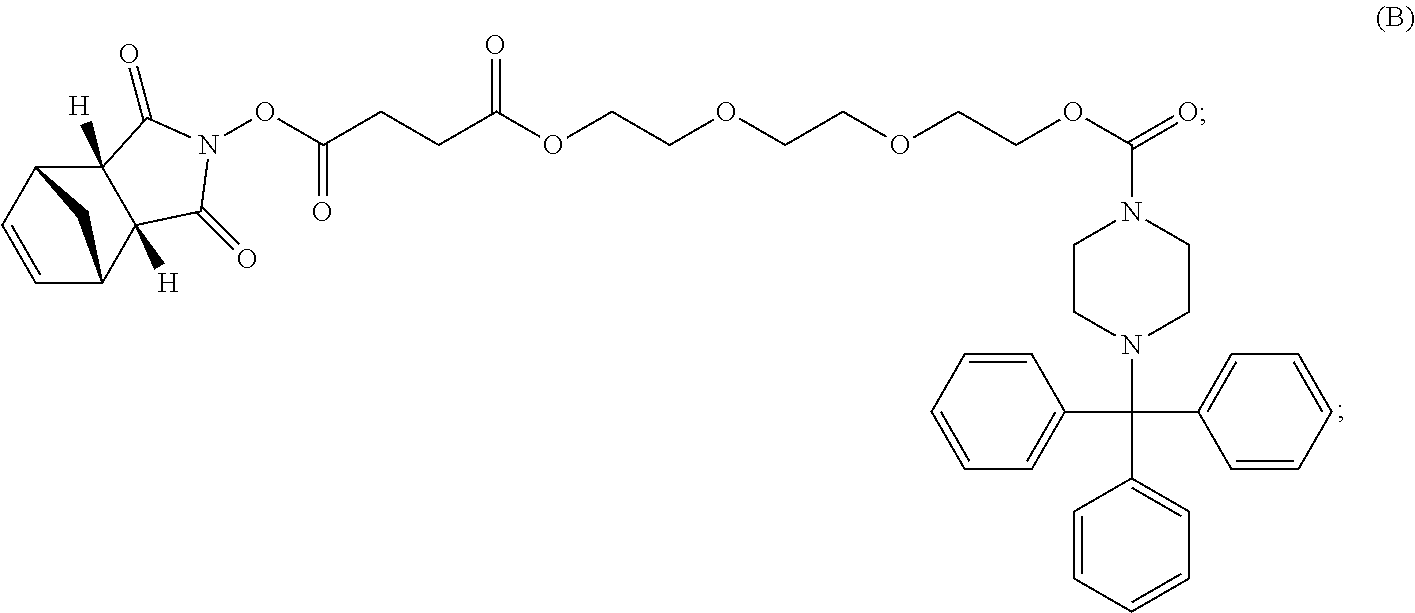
N1(OC(CCC(OCCOCCOCCOC(=O)N2CCN(C(C3=CC=CC=C3)(C3=CC=CC=C3)C3=CC=CC=C3)CC2)=O)=O)C(=O)C2([H])C([H])(C1=O)C1C=CC2C1
